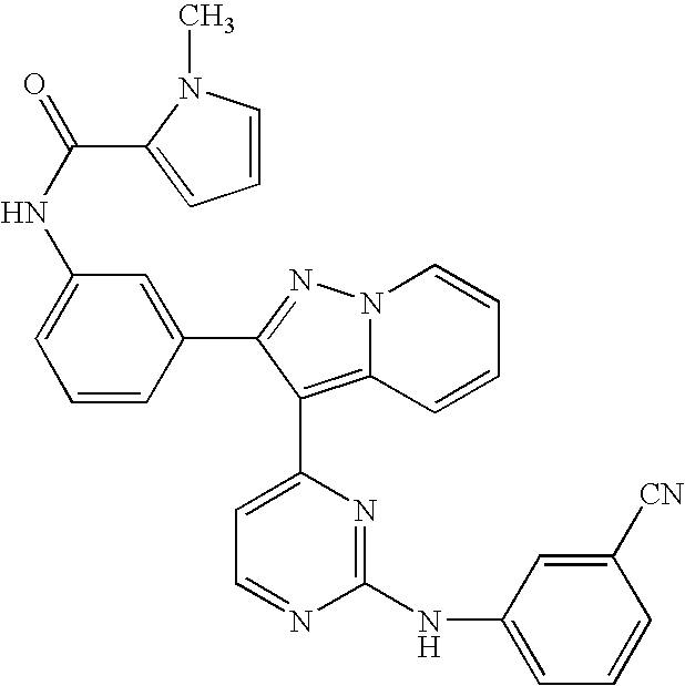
C1(NC(=O)C2=CC=CN2C)=CC=CC(C2=NN3C(=C2C2=CC=NC(NC4=CC=CC([CN])=C4)=N2)C=CC=C3)=C1
